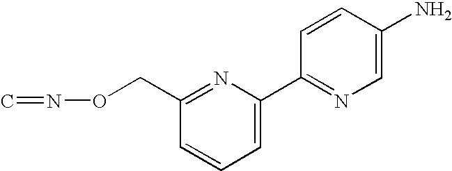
C1=C(C2=NC=C(N)C=C2)N=C(CON=C)C=C1
